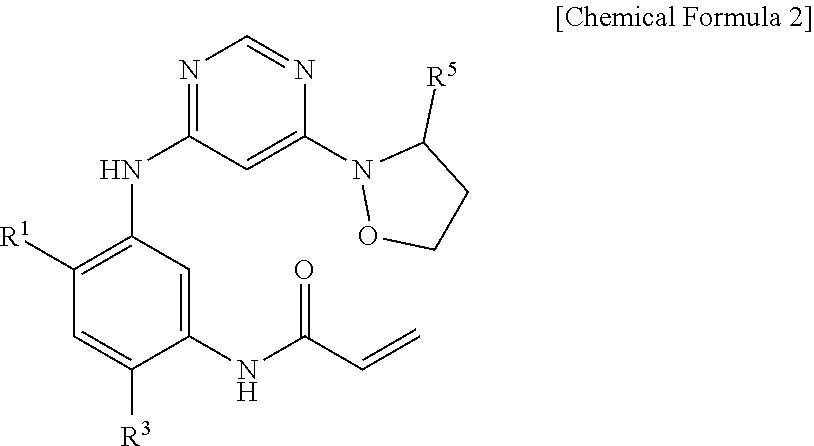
N1=C(NC2=C([R1])C=C([R3])C(NC(C=C)=O)=C2)C=C(N2OCCC2[R5])N=C1
